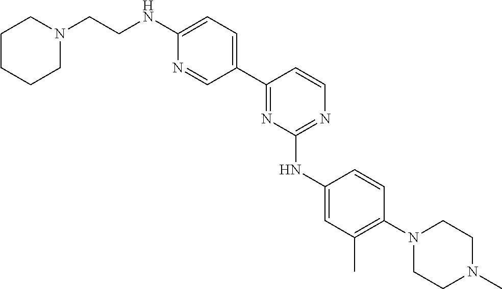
C1=C(NCCN2CCCCC2)N=CC(C2=NC(NC3=CC(C)=C(N4CCN(C)CC4)C=C3)=NC=C2)=C1
